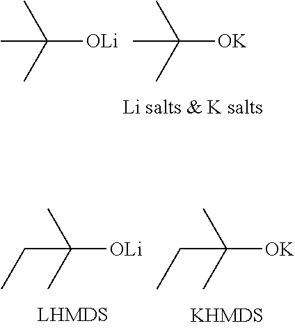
CC([OLi])(C)C.CC([OK])(C)C.C(C([OLi])(C)C)C.C(C([OK])(C)C)C
